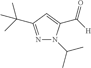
N1=C(C(C)(C)C)C=C(C([H])=O)N1C(C)C
